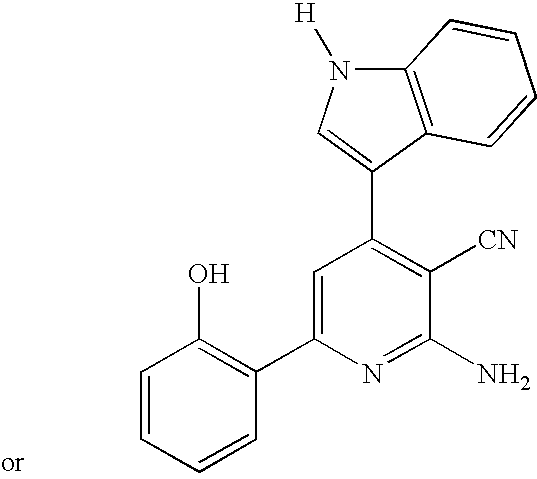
C1=C(C2=C(O)C=CC=C2)N=C(N)C([CN])=C1C1=CN([H])C2=C1C=CC=C2
